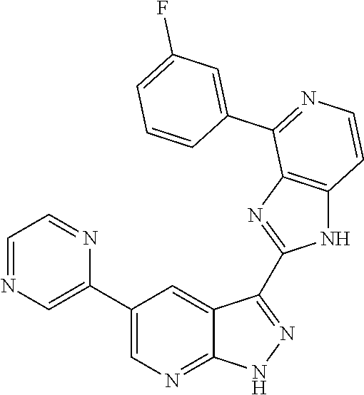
C1=NC=C(C2=CN=C3C(=C2)C(C2=NC4=C(N2)C=CN=C4C2=CC(F)=CC=C2)=N[N H]3)N=C1
